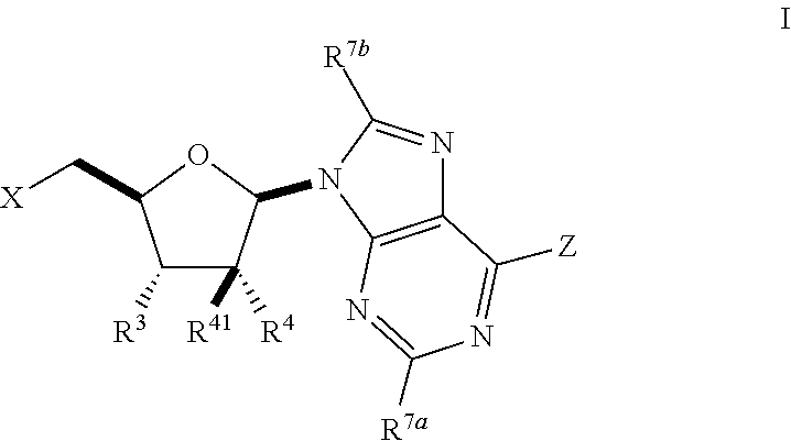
C1([R3])C([R41])([R4])C(N2C([R7b])=NC3=C2N=C([R7a])N=C3[Z])OC1C[X]
